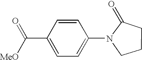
C1(C(=O)[MeO])=CC=C(N2CCCC2=O)C=C1
